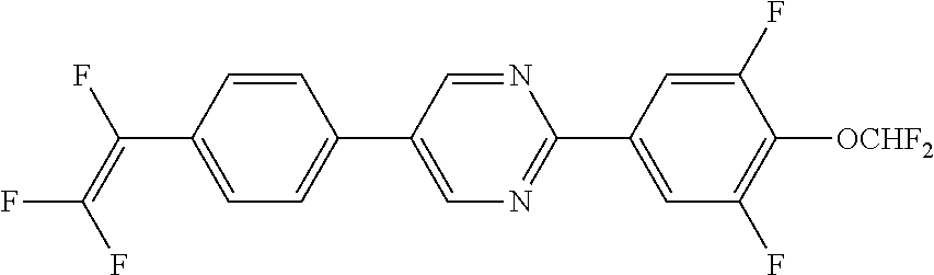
C1=CC(C(=C(F)F)F)=CC=C1C1=CN=C(C2=CC(F)=C([OCHF2])C(F)=C2)N=C1
